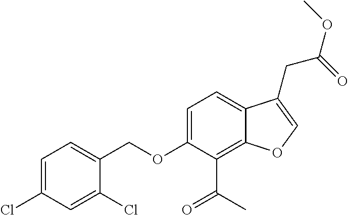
C1=C(Cl)C=C(Cl)C(COC2=CC=C3C(=C2C(C)=O)OC=C3CC(=O)OC)=C1
